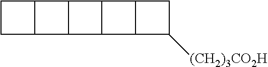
C1CC2C1C1C2C2C1C1C2C([(CH2)3CO2H])C1
